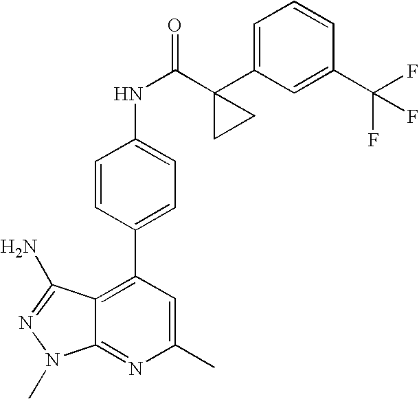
C1=CC(C2=C3C(=NC(C)=C2)N(C)N=C3N)=CC=C1NC(=O)C1(C2=CC=CC(C(F)(F)F)=C2)CC1
